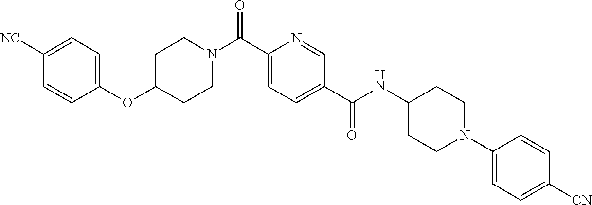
C1CN(C(C2=CC=C(C(=O)NC3CCN(C4=CC=C([CN])C=C4)CC3)C=N2)=O)CCC1OC1=CC=C([NC])C=C1
